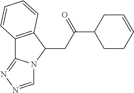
C1C=CCCC1C(=O)CC1C2=C(C3=NN=CN13)C=CC=C2
